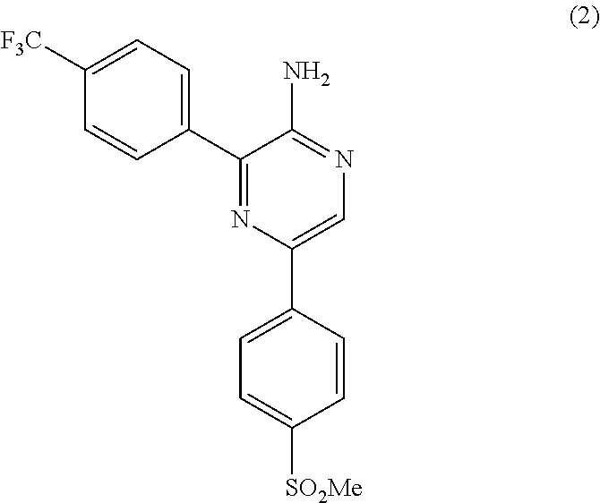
C1=CC(C2=NC(C3=CC=C([SO2Me])C=C3)=CN=C2N)=CC=C1[F3C]
